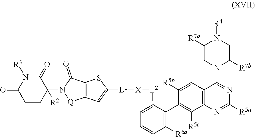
[L2]([X][L1]C1=CC2=C(S1)C(=O)N(C1([R2])C(=O)N([R3])C(=O)CC1)[Q]2)C1=CC=CC([R6a])=C1C1=C([R5c])C2=C(C=C1[R5b])C(N1C([R7b])CN([R4])C([R7a])C1)=NC([R5a])=N2
